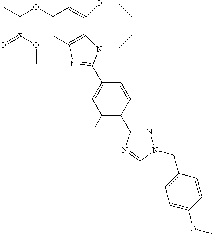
C1(OC(C)C(OC)=O)=CC2=C3C(=C1)OCCCCN3C(C1=CC(F)=C(C3=NN(CC4=CC=C(OC)C=C4)C=N3)C=C1)=N2
